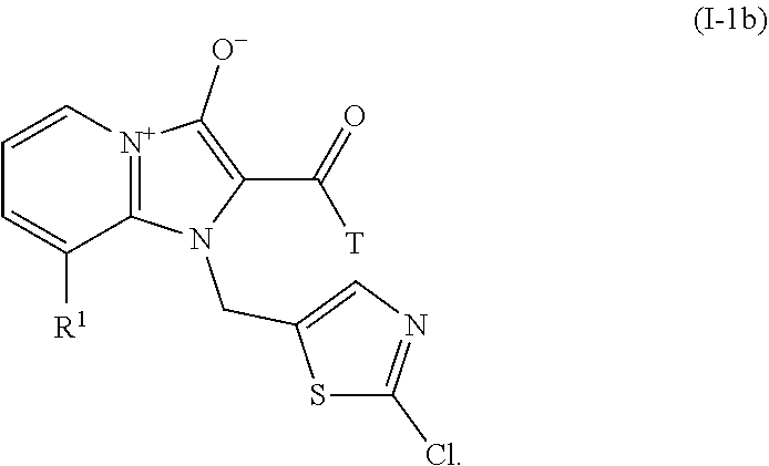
C1([R1])=CC=C[N+]2=C1N(CC1=CN=C(Cl)S1)C(C([T])=O)=C2[O-]
